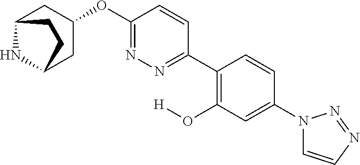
C12NC(CC(OC3=NN=C(C4=C(O[H])C=C(N5C=CN=N5)C=C4)C=C3)C1)CC2
